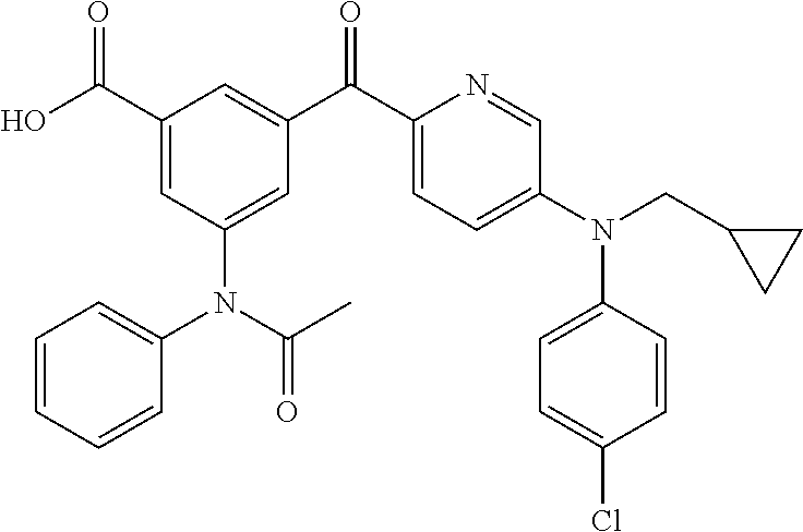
C1(C(O)=O)=CC(N(C2=CC=CC=C2)C(C)=O)=CC(C(C2=CC=C(N(CC3CC3)C3=CC=C(Cl)C=C3)C=N2)=O)=C1
